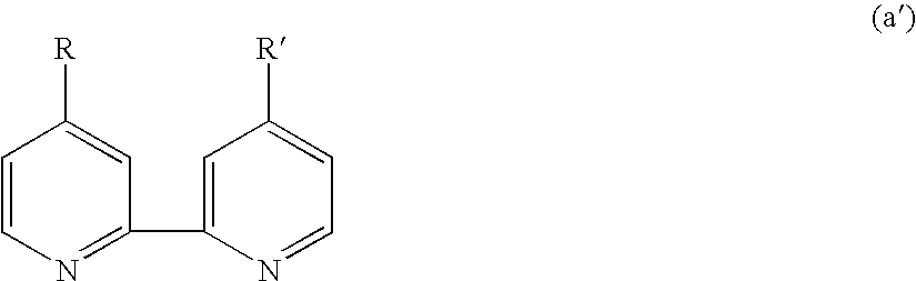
C1=CN=C(C2=CC([R])=CC=N2)C=C1[R]
